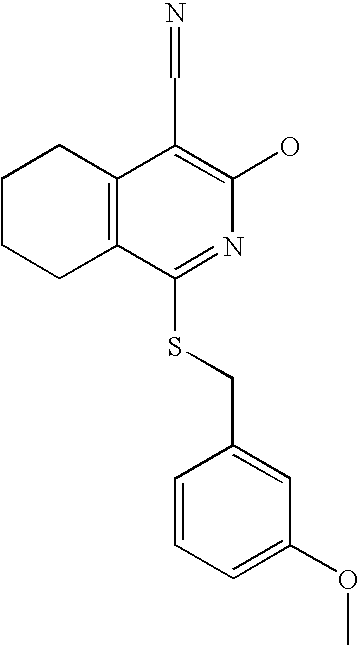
C1CCC2=C(C1)C(C=N)=C(O)N=C2SCC1=CC(OC)=CC=C1
